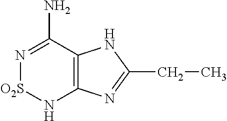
C12=C(C(N)=N[O2S]N1)NC(CC)=N2
